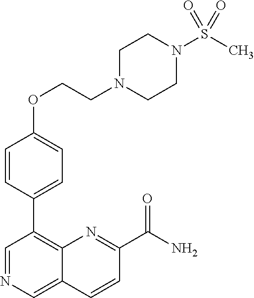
C1(OCCN2CCN(S(C)(=O)=O)CC2)=CC=C(C2=C3C(=CN=C2)C=CC(C(N)=O)=N3)C=C1
